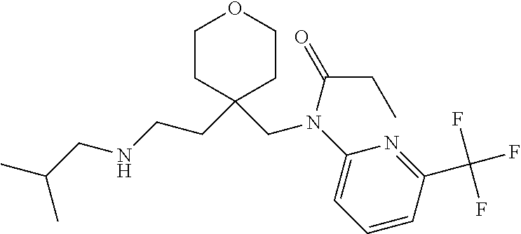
C1CC(CCNCC(C)C)(CN(C(CC)=O)C2=CC=CC(C(F)(F)F)=N2)CCO1
